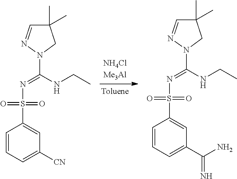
[Toluene].C(NCC)(N1CC(C)(C)C=N1)=NS(C1=CC(C(=N)N)=CC=C1)(=O)=O.C(NCC)(N1CC(C)(C)C=N1)=NS(C1=CC([CN])=CC=C1)(=O)=O
